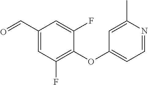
C1(F)=C(OC2=CC=NC(C)=C2)C(F)=CC(C=O)=C1
